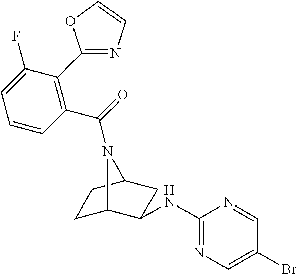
C1=CC(C(=O)N2C3CCC2CC3NC2=NC=C(Br)C=N2)=C(C2=NC=CO2)C(F)=C1
